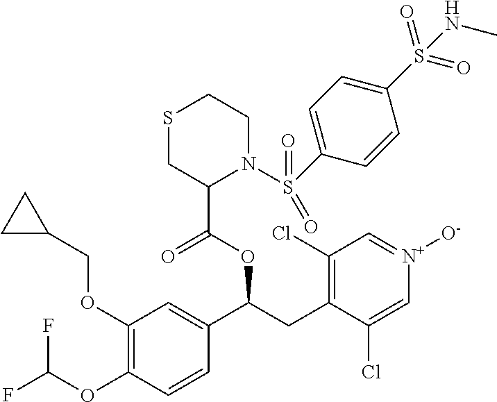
C1(OCC2CC2)=C(OC(F)F)C=CC(C(OC(=O)C2N(S(C3=CC=C(S(=O)(=O)NC)C=C3)(=O)=O)CCSC2)CC2=C(Cl)C=[N+]([O-])C=C2Cl)=C1
